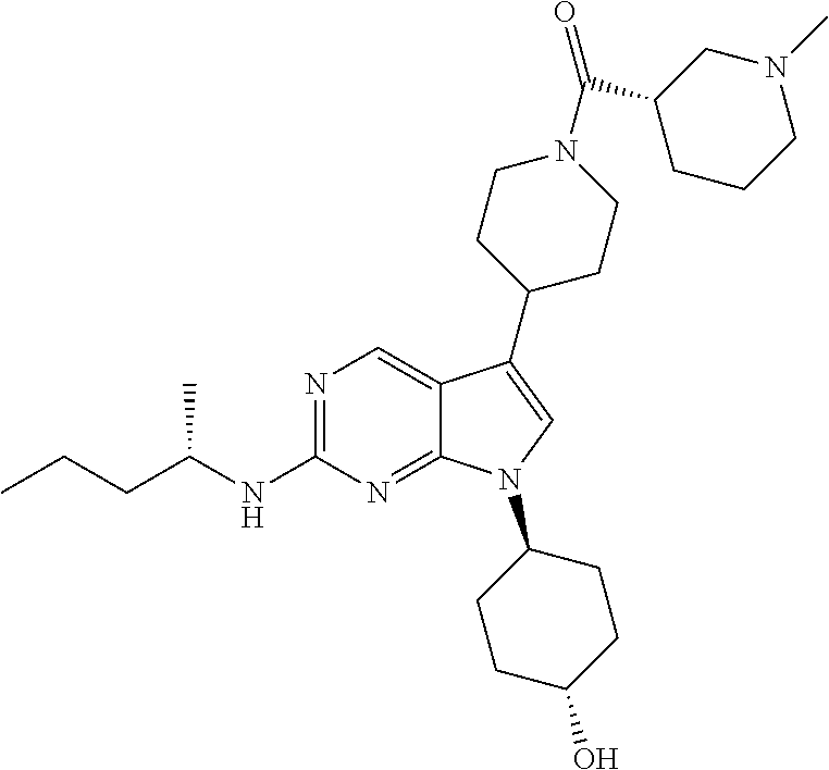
N1=C(NC(CCC)C)N=C2C(=C1)C(C1CCN(C(=O)C3CCCN(C)C3)CC1)=CN2C1CCC(O)CC1
